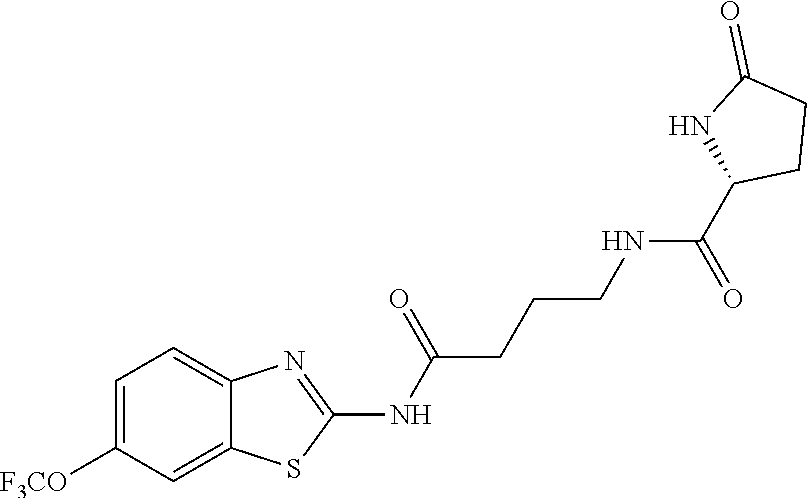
C1=C([F3CO])C=C2C(=C1)N=C(NC(=O)CCCNC(C1NC(=O)CC1)=O)S2
